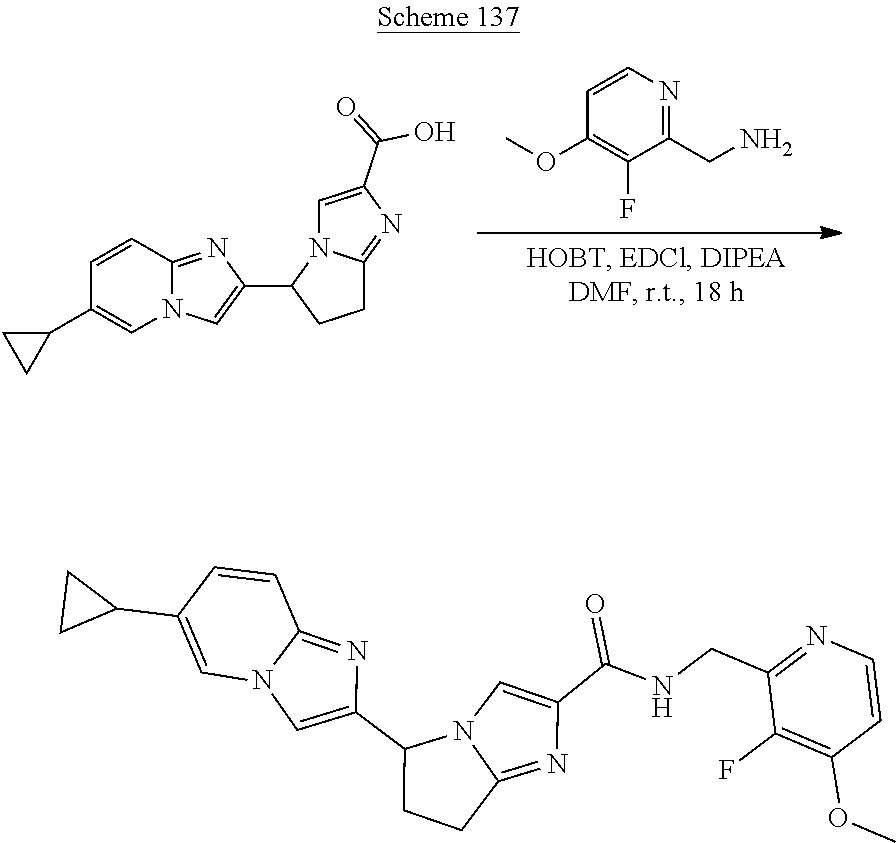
C1(C2CC2)=CN2C(=NC(C3CCC4=NC(C(=O)O)=CN34)=C2)C=C1.C1=CN=C(CN)C(F)=C1OC.C1(C2CC2)=CN2C(=NC(C3CCC4=NC(C(NCC5=NC=CC(OC)=C5F)=O)=CN34)=C2)C=C1
